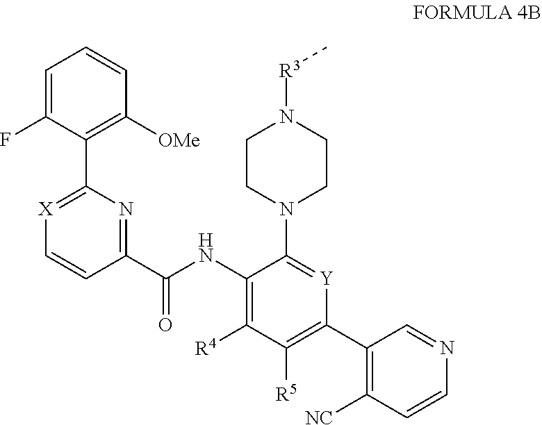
C1=C(F)C(C2=[X]C=CC(C(=O)NC3=C([R4])C([R5])=C(C4=C([NC])C=CN=C4)[Y]=C3N3CCN([R3]C)CC3)=N2)=C([OMe])C=C1
